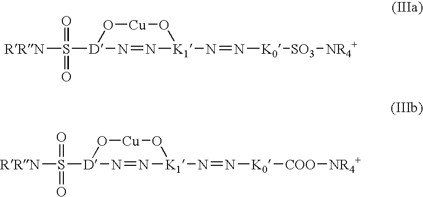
[RRN]S(=O)([D]1N=N[K1](N=N[K0][SO3][NR4+])O[Cu]O1)=O.[RRN]S(=O)([D]1N=N[K1](N=N[K0][COO][NR4+])O[Cu]O1)=O
